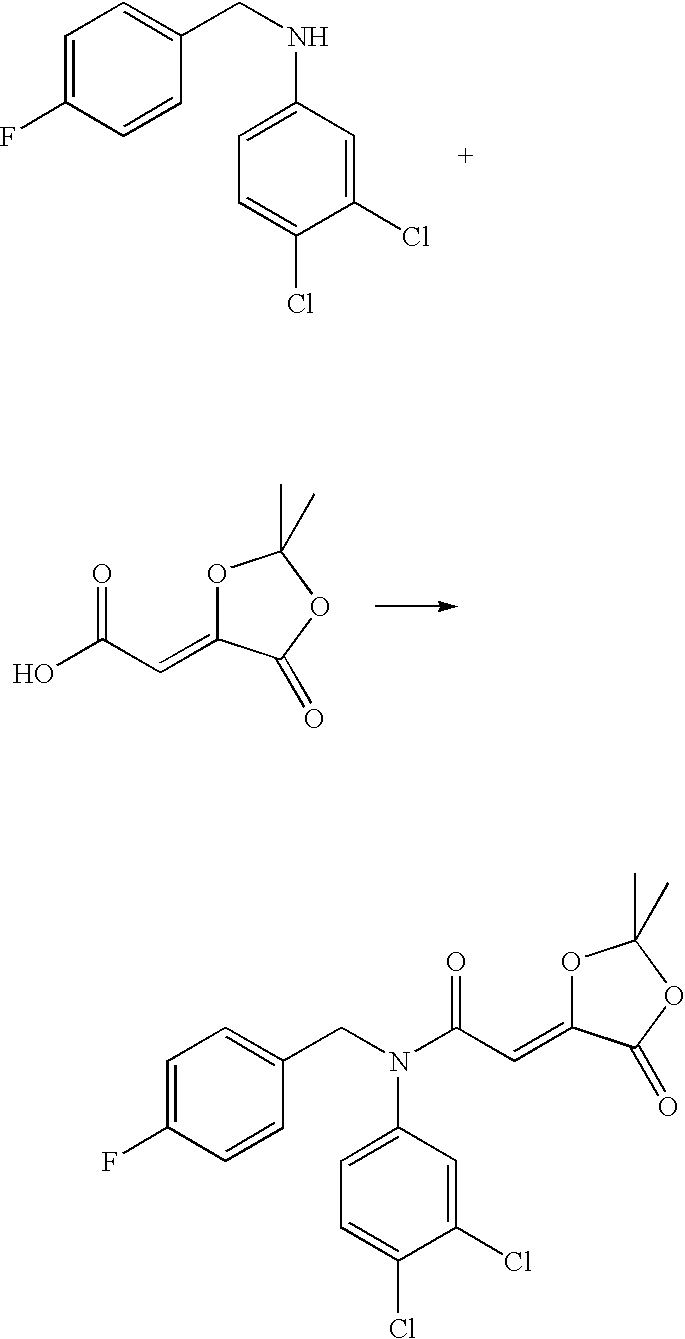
C1=C(F)C=CC(CNC2=CC=C(Cl)C(Cl)=C2)=C1.OC(C=C1OC(C)(C)OC1=O)=O.C1=C(F)C=CC(CN(C2=CC=C(Cl)C(Cl)=C2)C(C=C2OC(C)(C)OC2=O)=O)=C1
